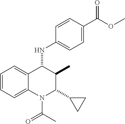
C1=CC=C2C(=C1)C(NC1=CC=C(C(=O)OC)C=C1)C(C)C(C1CC1)N2C(C)=O
